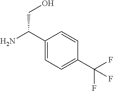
C1(C(N)CO)=CC=C(C(F)(F)F)C=C1
